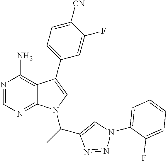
N1=CN=C2C(=C1N)C(C1=CC=C([CN])C(F)=C1)=CN2C(C1=CN(C2=CC=CC=C2F)N=N1)C
